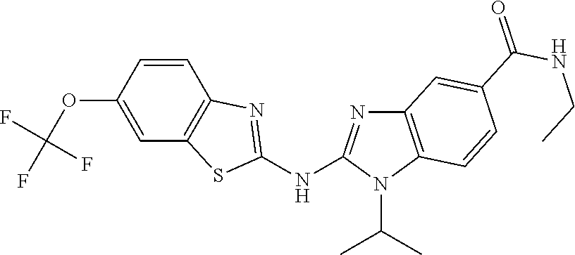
O(C1=CC2=C(C=C1)N=C(NC1=NC3=C(N1C(C)C)C=CC(C(NCC)=O)=C3)S2)C(F)(F)F
